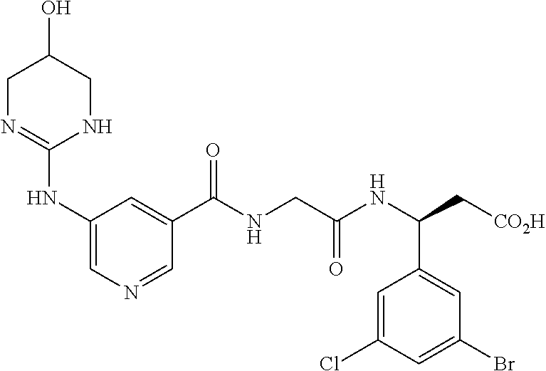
C1(NC2=NCC(O)CN2)=CN=CC(C(NCC(NC(C[CO2H])C2=CC(Br)=CC(Cl)=C2)=O)=O)=C1
